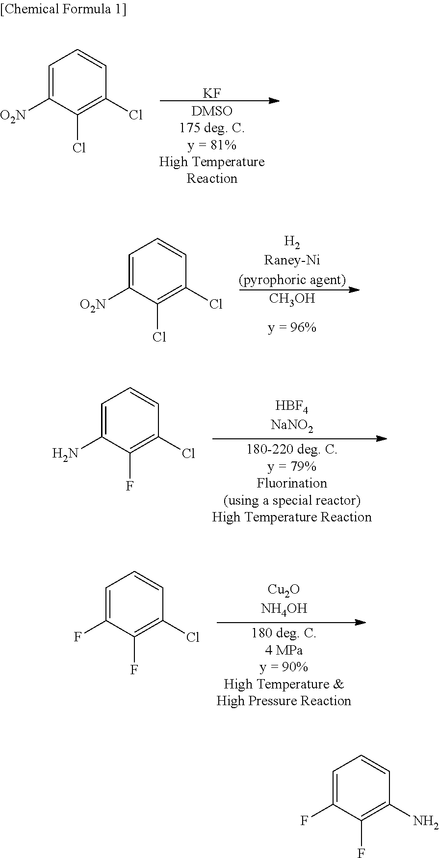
[KF].C1=C([O2N])C(Cl)=C(Cl)C=C1.[CH3OH].[H2Raney-Ni(pyrophoric agent)].C1=C([O2N])C(Cl)=C(Cl)C=C1.C1=C(N)C(F)=C(Cl)C=C1.C1=C(F)C(F)=C(Cl)C=C1.C1=C(F)C(F)=C(N)C=C1
